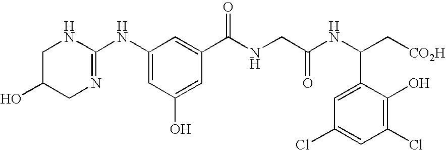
C1(NC2=NCC(O)CN2)=CC(O)=CC(C(NCC(NC(C2=CC(Cl)=CC(Cl)=C2O)C[CO2H])=O)=O)=C1
